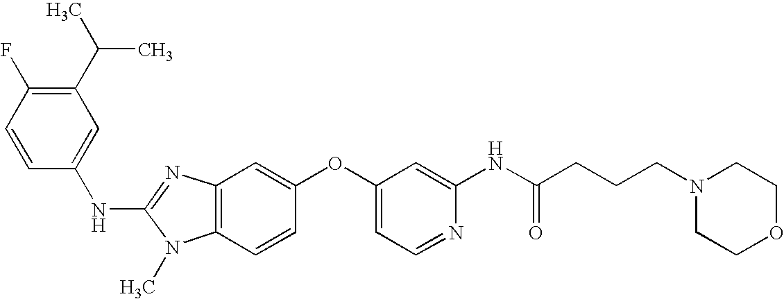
C1(C(C)C)=C(F)C=CC(NC2=NC3=C(N2C)C=CC(OC2=CC=NC(NC(CCCN4CCOCC4)=O)=C2)=C3)=C1
